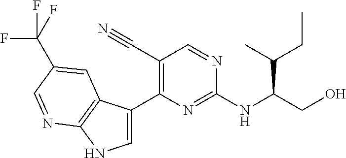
C1=C(C2=C(C#N)C=NC(NC(CO)C(CC)C)=N2)C2=C(N1)N=CC(C(F)(F)F)=C2
